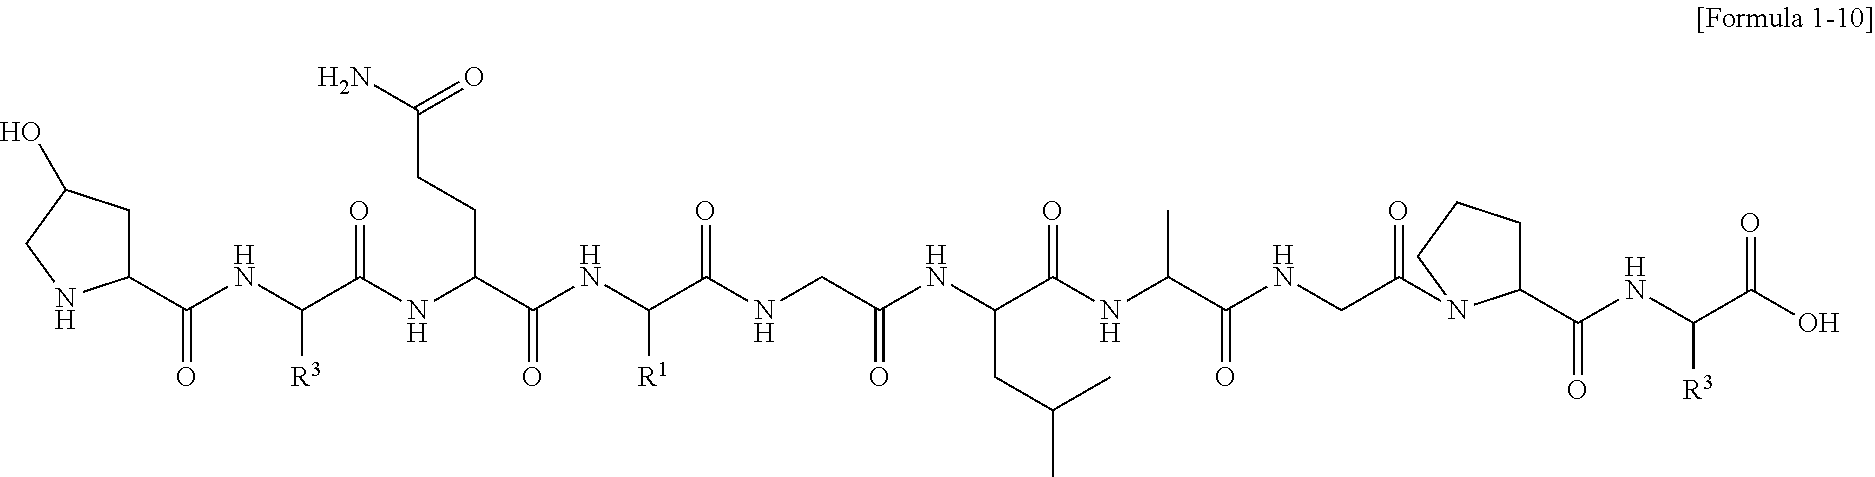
C1(C(NC(C(NC(C(NC(C(NCC(NC(C(NC(C(NCC(=O)N2C(C(NC(C(O)=O)[R3])=O)CCC2)=O)C)=O)CC(C)C)=O)=O)[R1])=O)CCC(N)=O)=O)[R3])=O)CC(O)CN1
